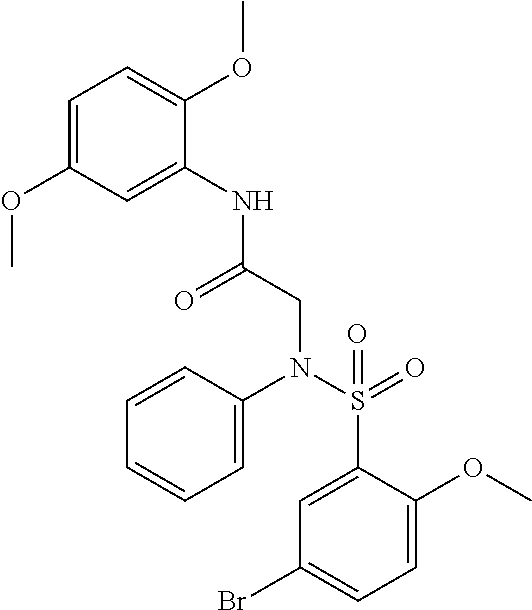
C1=C(OC)C=C(NC(CN(S(=O)(C2=CC(Br)=CC=C2OC)=O)C2=CC=CC=C2)=O)C(OC)=C1
